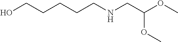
C(CNCC(OC)OC)CCCO
